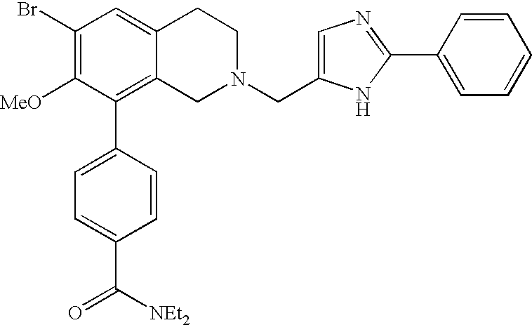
C1(Br)=C([MeO])C(C2=CC=C(C(=O)[NEt2])C=C2)=C2C(=C1)CCN(CC1=CN=C(C3=CC=CC=C3)N1)C2
